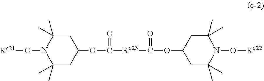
O([Rc22])N1C(C)(C)CC(OC(=O)[Rc23]C(OC2CC(C)(C)N(O[Rc21])C(C)(C)C2)=O)CC1(C)C
